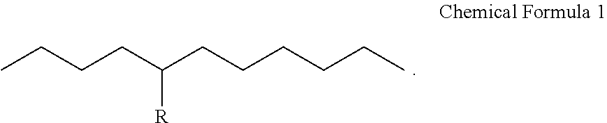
CCCCC(CCCCCC)[R]
